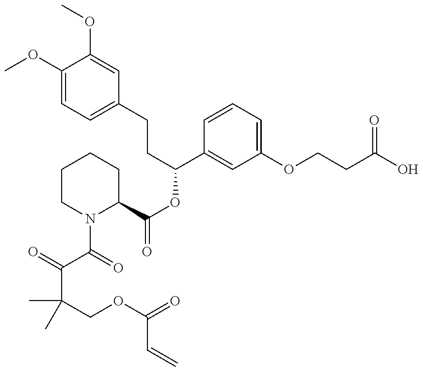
C1(OC)=CC=C(CCC(OC(=O)C2CCCCN2C(=O)C(=O)C(COC(=O)C=C)(C)C)C2=CC(OCCC(=O)O)=CC=C2)C=C1OC
